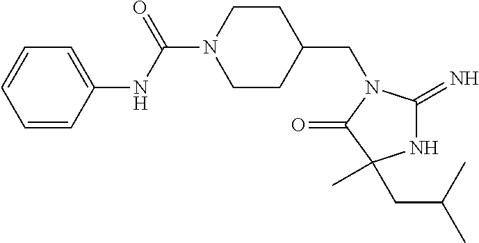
C1CC(CN2C(=N)NC(C)(CC(C)C)C2=O)CCN1C(NC1=CC=CC=C1)=O
